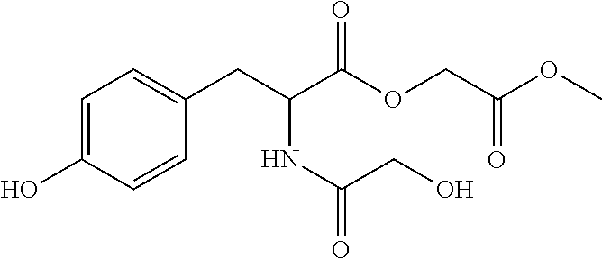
OC1=CC=C(CC(C(OCC(OC)=O)=O)NC(=O)CO)C=C1
